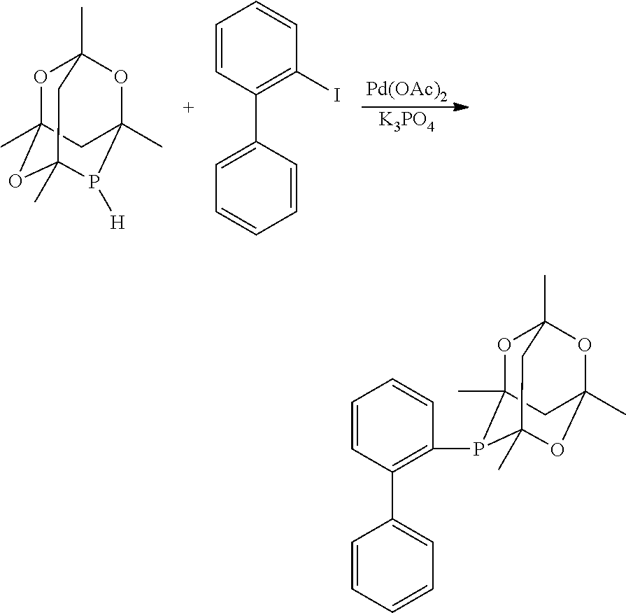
O1C2(C)OC3(C)P([H])C(C)(OC1(C)C3)C2.C1=CC(C2=CC=CC=C2)=C(I)C=C1.[Pd(OAc)2].[K3PO4].C1=CC(C2=CC=CC=C2)=C(P2C3(C)OC4(C)OC(C)(OC2(C)C4)C3)C=C1
